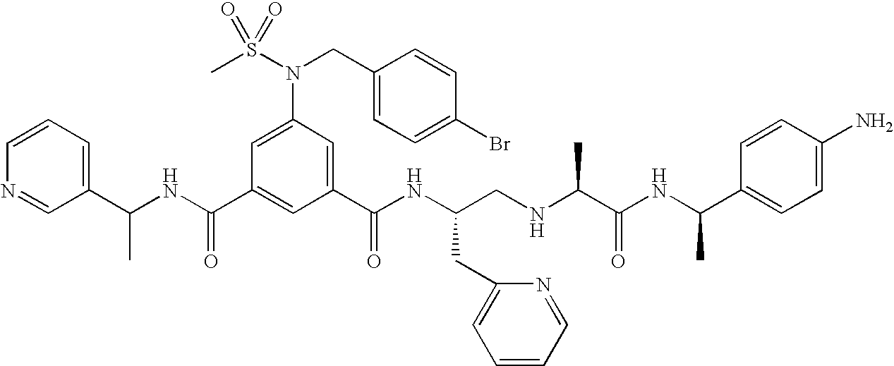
C1(C(NC(C2=CC(C(NC(CNC(C(NC(C3=CC=C(N)C=C3)C)=O)C)CC3=CC=CC=N3)=O)=CC(N(S(C)(=O)=O)CC3=CC=C(Br)C=C3)=C2)=O)C)=CC=CN=C1
